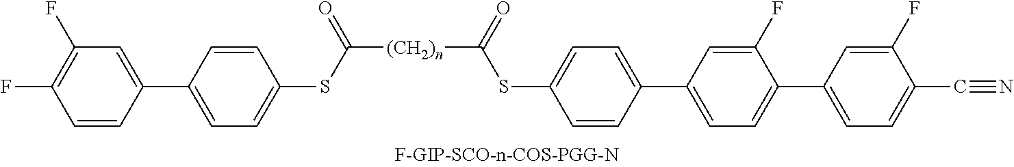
[(CH2)n](C(=O)SC1=CC=C(C2=CC(F)=C(F)C=C2)C=C1)C(SC1=CC=C(C2=CC=C(C3=CC=C(C#N)C(F)=C3)C(F)=C2)C=C1)=O
